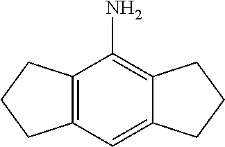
C12=C(C=C3C(=C1N)CCC3)CCC2
